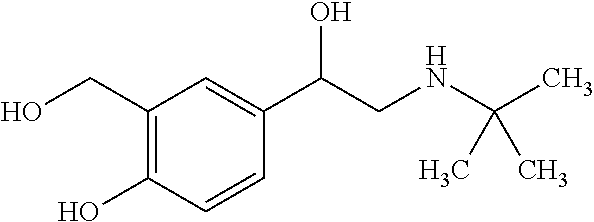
C1(CO)=C(O)C=CC(C(CNC(C)(C)C)O)=C1
